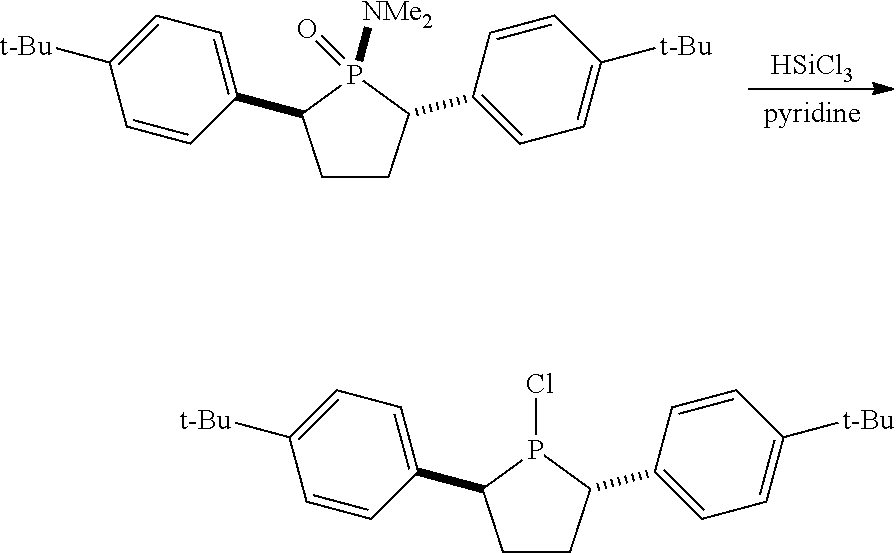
C1CC(C2=CC=C([t-Bu])C=C2)P(=O)([NMe2])C1C1=CC=C([t-Bu])C=C1.[HSiCl3].C1CC(C2=CC=C([t-Bu])C=C2)P(Cl)C1C1=CC=C([t-Bu])C=C1
